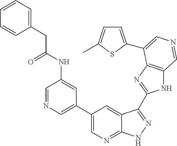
C1(C2=CN=CC(NC(CC3=CC=CC=C3)=O)=C2)=CN=C2C(=C1)C(C1=NC3=C(N1)C=NC=C3C1=CC=C(C)S1)=NN2
